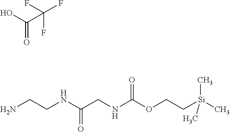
O=C(O)C(F)(F)F.NCCNC(CNC(OCC[Si](C)(C)C)=O)=O
